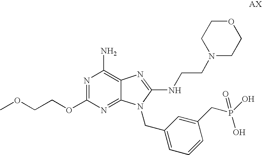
C12=NC(OCCOC)=NC(N)=C1N=C(NCCN1CCOCC1)N2CC1=CC=CC(CP(O)(=O)O)=C1
